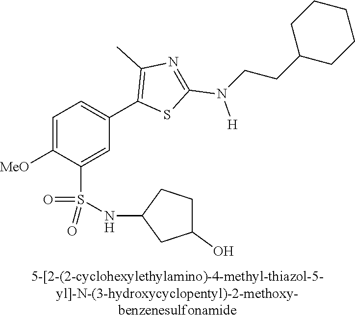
C1=C([MeO])C(S(NC2CC(O)CC2)(=O)=O)=CC(C2=C(C)N=C(N([H])CCC3CCCCC3)S2)=C1
